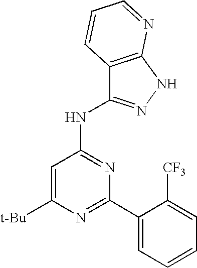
[t-Bu]C1=CC(NC2=NNC3=C2C=CC=N3)=NC(C2=CC=CC=C2[CF3])=N1
